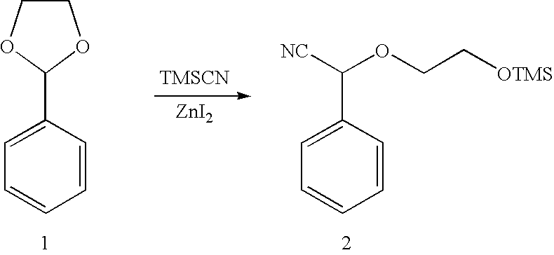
C1=CC(C2OCCO2)=CC=C1.[TMSCN].[ZnI2].C1=CC(C([NC])OCC[OTMS])=CC=C1
